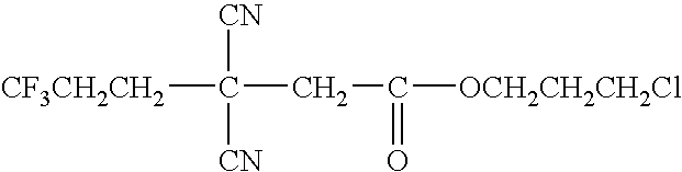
[CF3CH2CH2]C([CN])([CN])CC(=O)[OCH2CH2CH2Cl]
